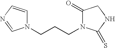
N1(CCCN2C(=O)CNC2=S)C=CN=C1
